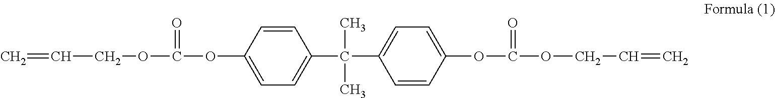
C=CCOC(=O)OC1=CC=C(C(C)(C)C2=CC=C(OC(OCC=C)=O)C=C2)C=C1
